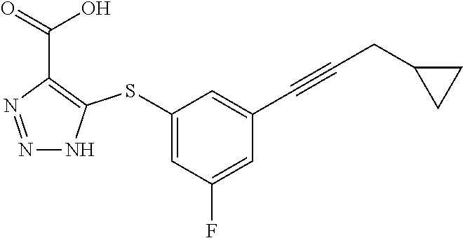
N1=NC(C(=O)O)=C(SC2=CC(F)=CC(C#CCC3CC3)=C2)N1
